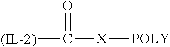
[(IL-2)]C([X][POLY])=O
